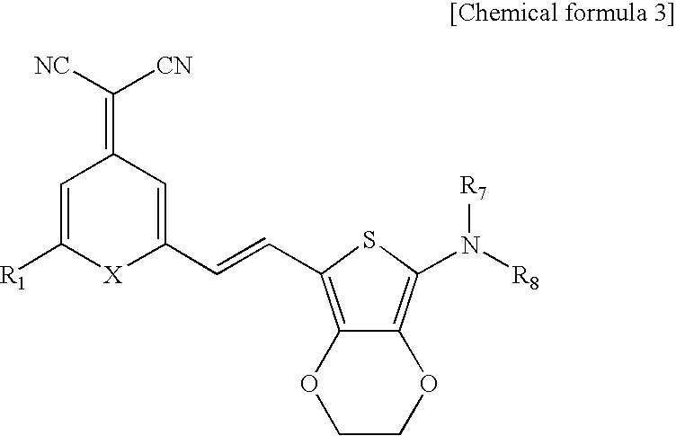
C1=C([R1])[X]C(C=CC2=C3C(=C(N([R8])[R7])S2)OCCO3)=CC1=C([NC])[CN]
